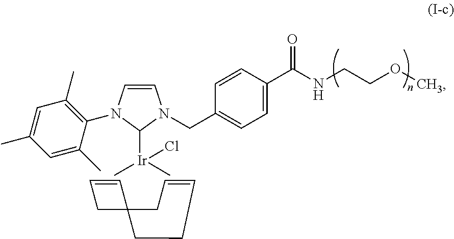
C1=CC2(C1)CC=CCC2.C1([Ir](Cl)(C)C)N(CC2=CC=C(C(NCCOC)=O)C=C2)C=CN1C1=C(C)C=C(C)C=C1C
